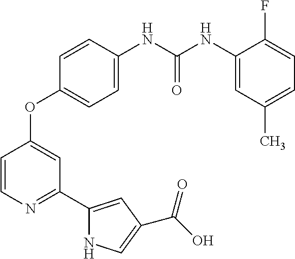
C1=C(NC(NC2=CC(C)=CC=C2F)=O)C=CC(OC2=CC(C3=CC(C(O)=O)=CN3)=NC=C2)=C1
